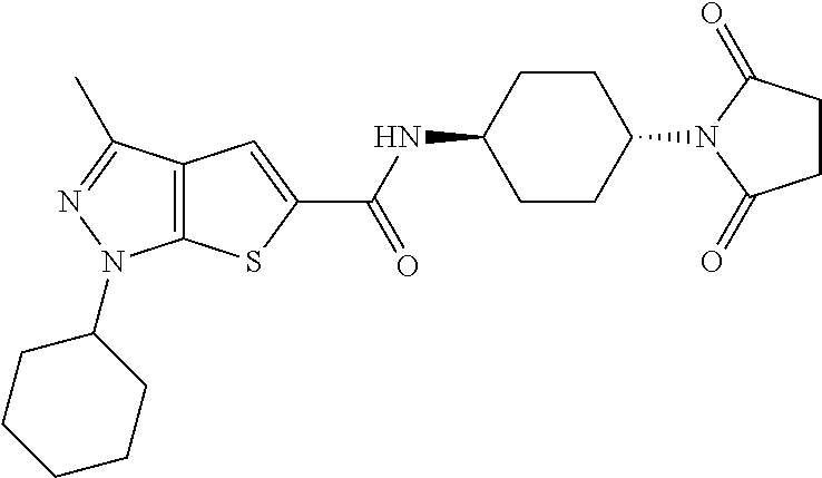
C1CC(N2C(=O)CCC2=O)CCC1NC(=O)C1=CC2=C(S1)N(C1CCCCC1)N=C2C
